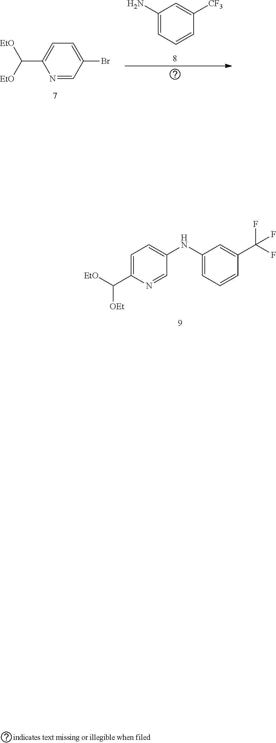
C1=C(C([OEt])[EtO])N=CC(NC2=CC=CC(C(F)(F)F)=C2)=C1.C1(N)=CC=CC([CF3])=C1.N1=CC(Br)=CC=C1C([EtO])[EtO]
